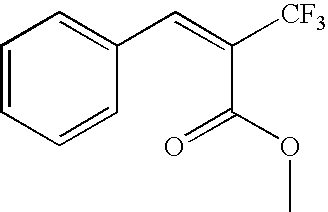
C1=CC=CC(C=C([CF3])C(OC)=O)=C1
